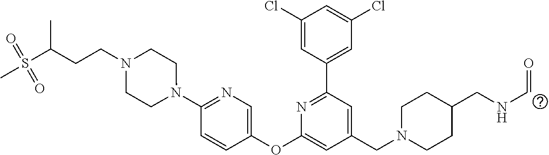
C1(Cl)=CC(C2=NC(OC3=CN=C(N4CCN(CCC(S(=O)(=O)C)C)CC4)C=C3)=CC(CN3CCC(CNC=O)CC3)=C2)=CC(Cl)=C1
